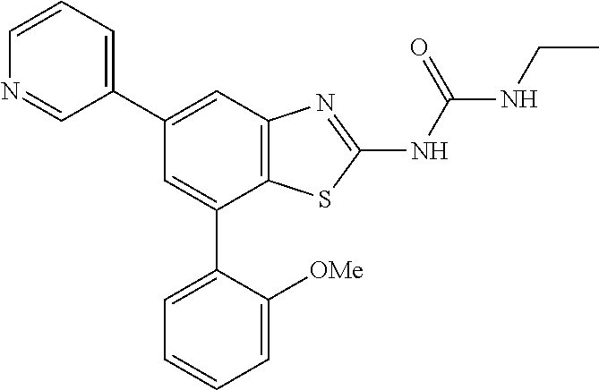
C1=CC=C(C2=CC3=C(C(C4=CC=CC=C4[OMe])=C2)SC(NC(NCC)=O)=N3)C=N1
